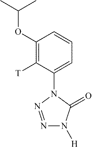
C1(OC(C)C)=C([T])C(N2N=NN([H])C2=O)=CC=C1
